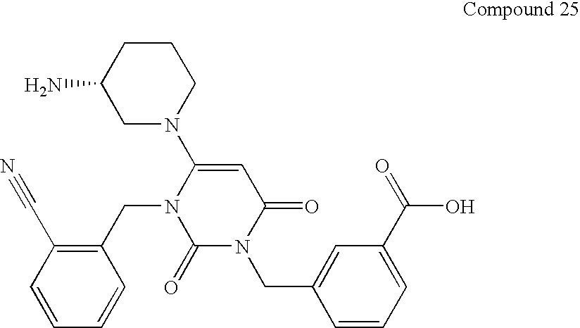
C1CC(N)CN(C2=CC(=O)N(CC3=CC(C(=O)O)=CC=C3)C(=O)N2CC2=C(C#N)C=CC=C2)C1
